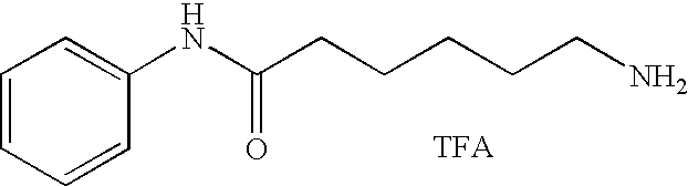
C1=CC=CC(NC(CCCCCN)=O)=C1
